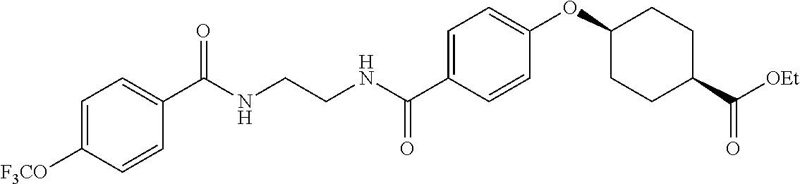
C1=C(C(NCCNC(C2=CC=C([F3CO])C=C2)=O)=O)C=CC(OC2CCC(C(=O)[OEt])CC2)=C1
